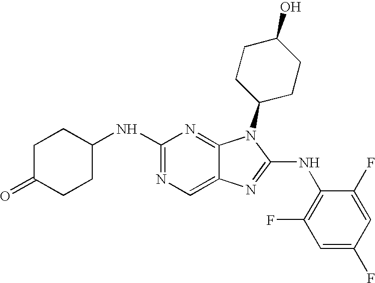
N1=C(NC2CCC(=O)CC2)N=C2C(=C1)N=C(NC1=C(F)C=C(F)C=C1F)N2C1CCC(O)CC1
